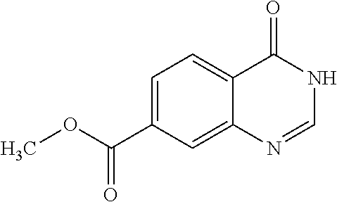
O(C(C1=CC=C2C(=C1)N=CNC2=O)=O)C
